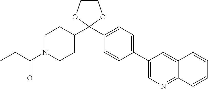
C1(C2(C3CCN(C(CC)=O)CC3)OCCO2)=CC=C(C2=CN=C3C(=C2)C=CC=C3)C=C1
